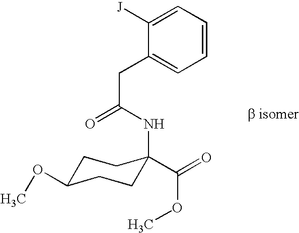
C1([J])=CC=CC=C1CC(NC1(C(OC)=O)CCC(OC)CC1)=O
